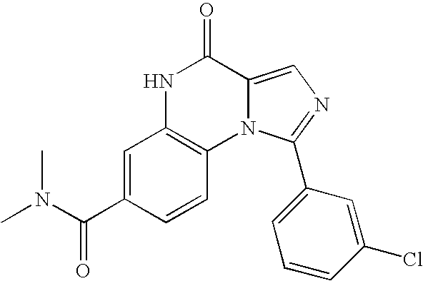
N1C2=C(N3C(=CN=C3C3=CC=CC(Cl)=C3)C1=O)C=CC(C(N(C)C)=O)=C2
